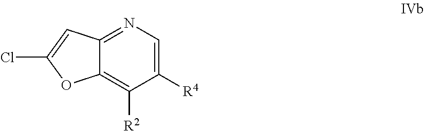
C1([R4])=CN=C2C(=C1[R2])OC(Cl)=C2
